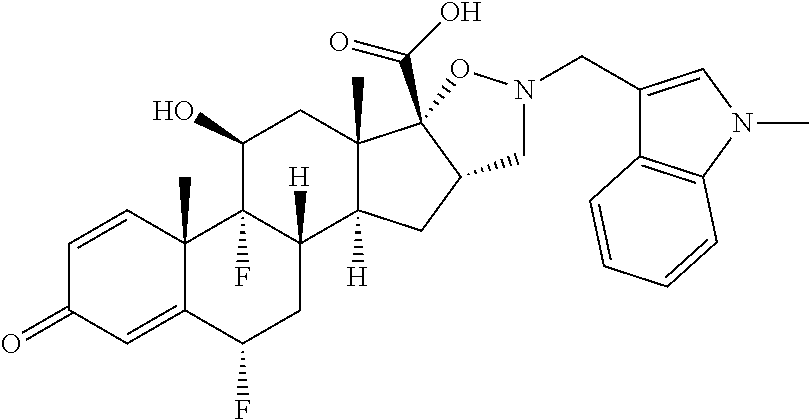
C1=CC2(C)C(=CC1=O)C(F)CC1([H])C2(F)C(O)CC2(C)C1([H])CC1C2(C(O)=O)ON(CC2=CN(C)C3=C2C=CC=C3)C1
